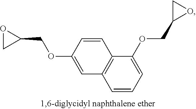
C1=CC=C(OCC2OC2)C2=C1C=C(OCC1OC1)C=C2
